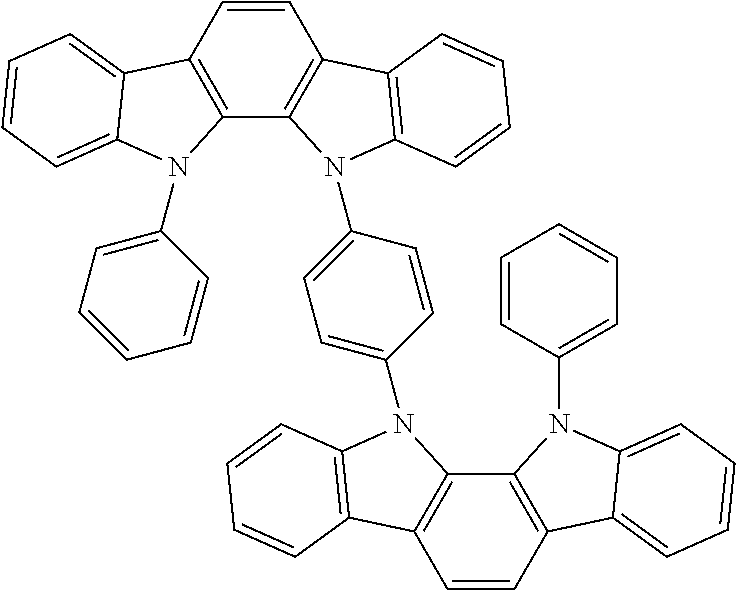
C12=C(C3=C(C=C1)C1=C(N3C3=CC=C(N4C5=C(C=CC6=C5N(C5=CC=CC=C5)C5=CC=CC=C65)C5=C4C=CC=C5)C=C3)C=CC=C1)N(C1=CC=CC=C1)C1=CC=CC=C21
